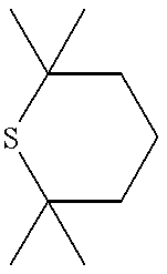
S1C(C)(C)CCCC1(C)C
